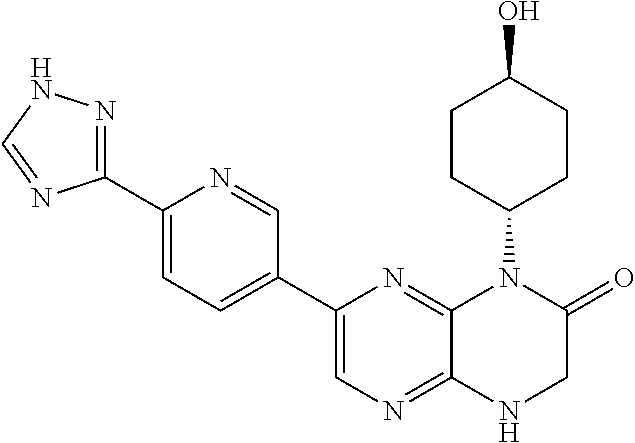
C1(C2=CN=C3C(=N2)N(C2CCC(O)CC2)C(=O)CN3)=CC=C(C2=NNC=N2)N=C1
